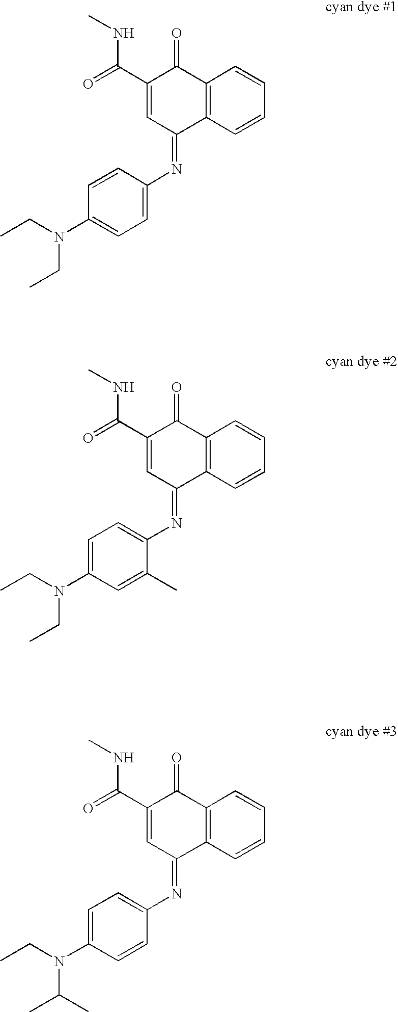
O=C(C1=CC(=NC2=CC=C(N(CC)CC)C=C2)C2=C(C1=O)C=CC=C2)NC.O=C(C1=CC(=NC2=CC=C(N(CC)CC)C=C2C)C2=C(C1=O)C=CC=C2)NC.O=C(C1=CC(=NC2=CC=C(N(CC)C(C)C)C=C2)C2=C(C1=O)C=CC=C2)NC
